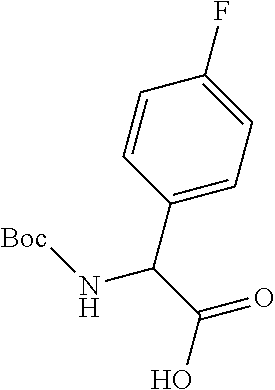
C1=CC(C(C(=O)O)N[Boc])=CC=C1F
